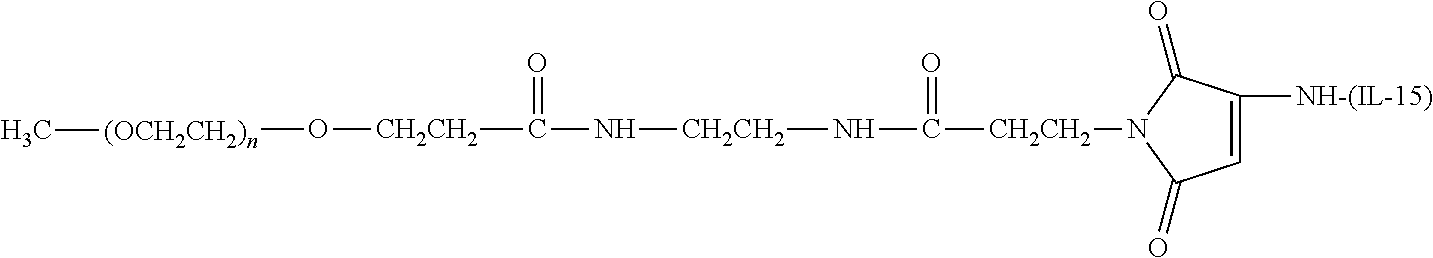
N(C([CH2CH2]N1C(=O)C=C([NH-(IL-15)])C1=O)=O)[CH2CH2]NC(=O)[CH2CH2]O[(OCH2CH2)n]C
